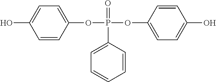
OC1=CC=C(OP(=O)(C2=CC=CC=C2)OC2=CC=C(O)C=C2)C=C1
